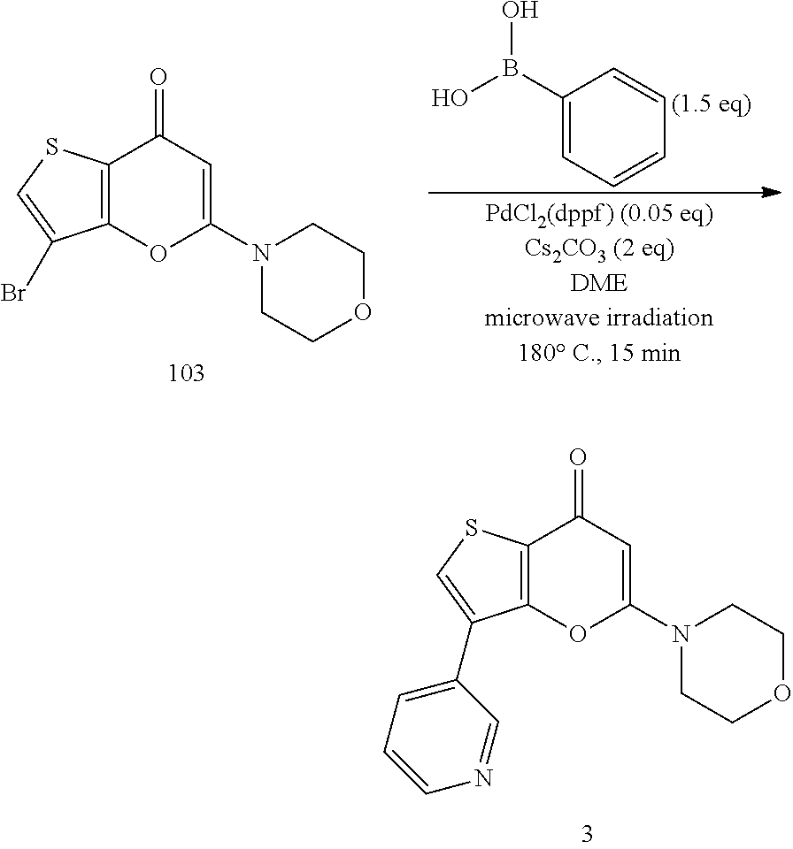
C12=C(OC(N3CCOCC3)=CC1=O)C(C1=CC=CN=C1)=CS2.C12=C(C(Br)=CS1)OC(N1CCOCC1)=CC2=O.C1(B(O)O)=CC=CC=C1
